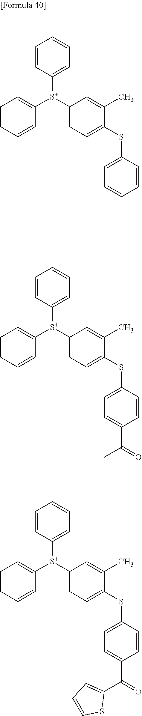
C1=CC=C([S+](C2=CC=C(SC3=CC=CC=C3)C(C)=C2)C2=CC=CC=C2)C=C1.C1=CC=C([S+](C2=CC=C(SC3=CC=C(C(=O)C)C=C3)C(C)=C2)C2=CC=CC=C2)C=C1.C1=CC=C([S+](C2=CC=C(SC3=CC=C(C(=O)C4=CC=CS4)C=C3)C(C)=C2)C2=CC=CC=C2)C=C1
